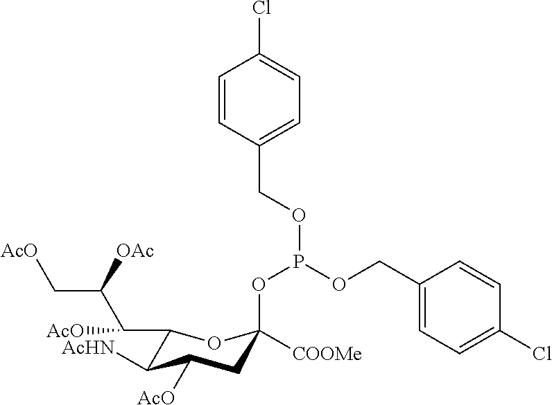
C1(C(C(C[AcO])[OAc])[AcO])C([AcHN])C([AcO])CC(OP(OCC2=CC=C(Cl)C=C2)OCC2=CC=C(Cl)C=C2)([COOMe])O1
